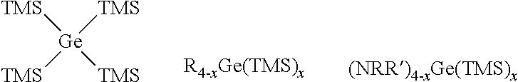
[TMS][Ge]([TMS])([TMS])[TMS]
